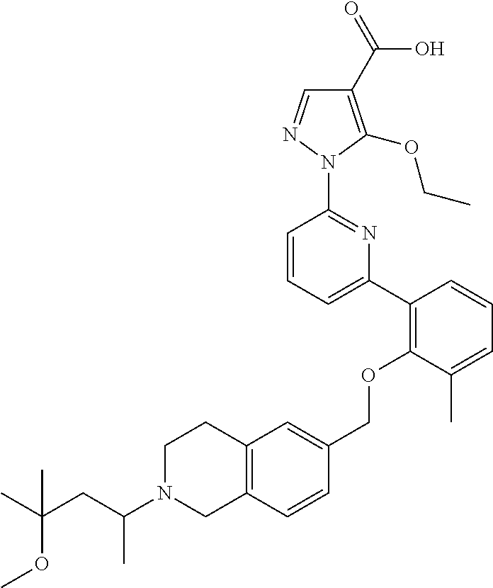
C1(C2=C(OCC3=CC4=C(C=C3)CN(C(CC(OC)(C)C)C)CC4)C(C)=CC=C2)=CC=CC(N2N=CC(C(=O)O)=C2OCC)=N1
